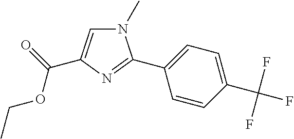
N1(C)C=C(C(=O)OCC)N=C1C1=CC=C(C(F)(F)F)C=C1
